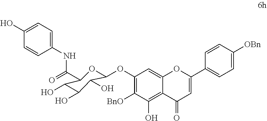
C1(OC2OC(C(=O)NC3=CC=C(O)C=C3)C(O)C(O)C2O)=C([BnO])C(O)=C2C(=C1)OC(C1=CC=C([OBn])C=C1)=CC2=O
